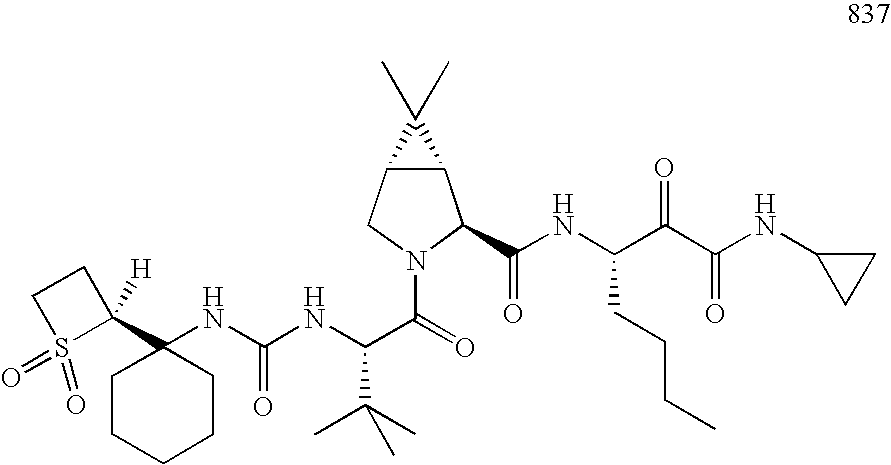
C1CCCCC1(C1([H])S(=O)(=O)CC1)NC(NC(C(C)(C)C)C(=O)N1C(C(=O)NC(C(C(NC2CC2)=O)=O)CCCC)C2C(C1)C2(C)C)=O
